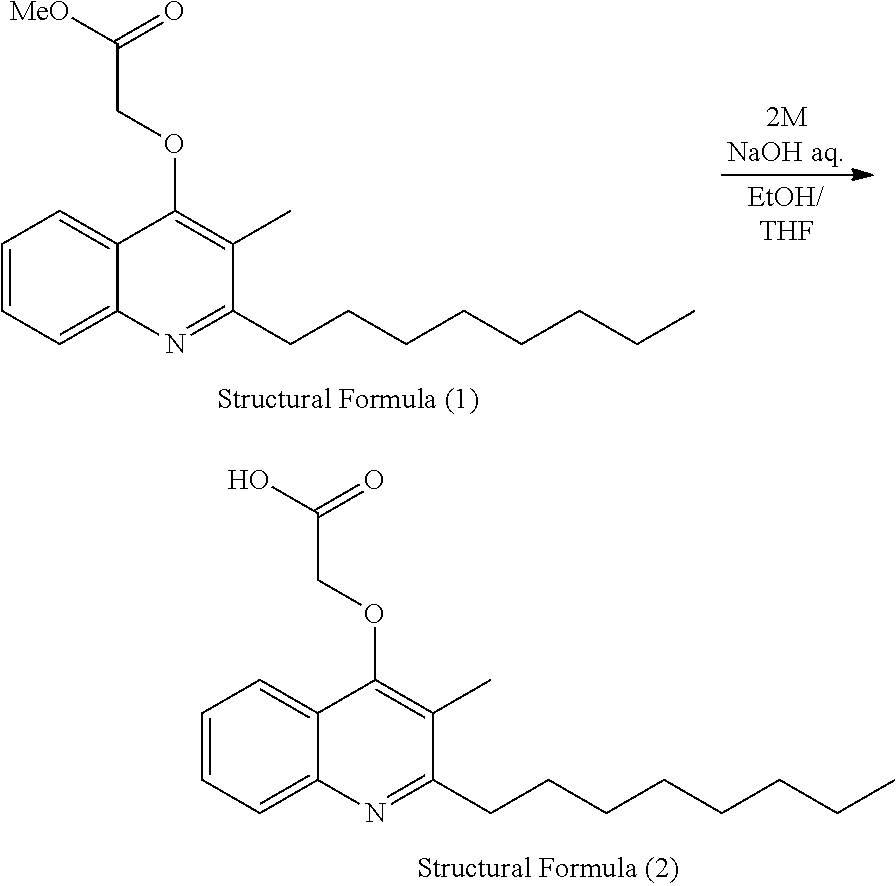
C1=CC=C2C(=C1)C(OCC(O)=O)=C(C)C(CCCCCCCC)=N2.[2MNaOH aq].[EtOH/THF].C1=CC=C2C(=C1)C(OCC([MeO])=O)=C(C)C(CCCCCCCC)=N2
